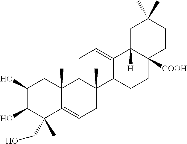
C1(O)C(O)C(CO)(C)C2=CCC3(C)C(C2(C)C1)CC=C1C3CCC2([COOH])C1([H])CC(C)(C)CC2
